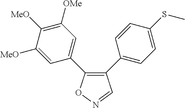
C1(C2=CC=C(SC)C=C2)=C(C2=CC([OMe])=C([MeO])C([MeO])=C2)ON=C1
